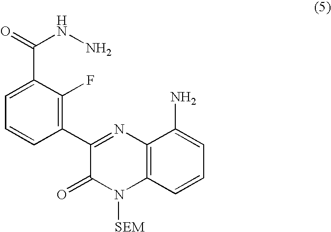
C1(C2=C(F)C(C(NN)=O)=CC=C2)=NC2=C(N([SEM])C1=O)C=CC=C2N
